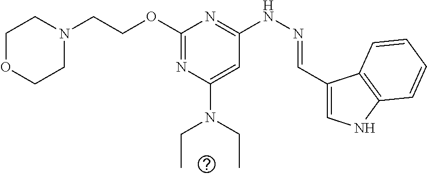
C1N(CCOC2=NC(N(CC)CC)=CC(NN=CC3=CNC4=C3C=CC=C4)=N2)CCOC1
